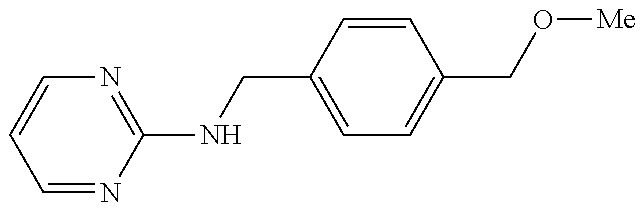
C1=NC(NCC2=CC=C(CO[Me])C=C2)=NC=C1
